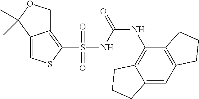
C12=CSC(S(=O)(=O)NC(NC3=C4C(=CC5=C3CCC5)CCC4)=O)=C1COC2(C)C
